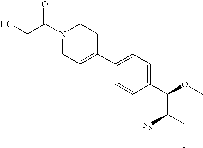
C1(C2=CCN(C(CO)=O)CC2)=CC=C(C(OC)C(CF)[N3])C=C1
